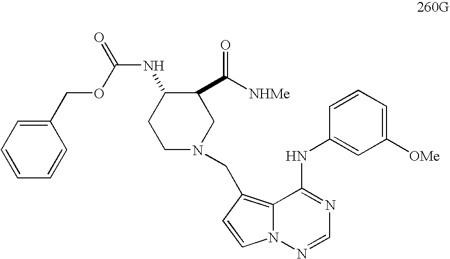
C1(COC(NC2CCN(CC3=C4C(NC5=CC([OMe])=CC=C5)=NC=NN4C=C3)CC2C([NHMe])=O)=O)=CC=CC=C1
